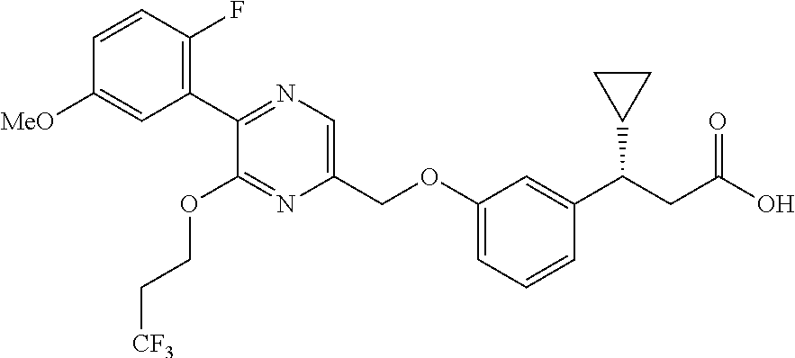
C1(C2=NC=C(COC3=CC=CC(C(CC(O)=O)C4CC4)=C3)N=C2OCC[CF3])=C(F)C=CC([MeO])=C1
